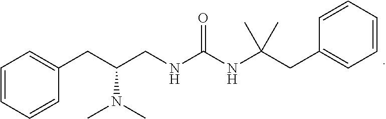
C1=CC=CC(CC(CNC(NC(CC2=CC=CC=C2)(C)C)=O)N(C)C)=C1
